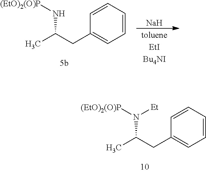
C1=CC=CC=C1CC(C)N([(EtO)2(O)P])[Et].C1=CC=CC=C1CC(C)N[(EtO)2(O)P].[Na]
